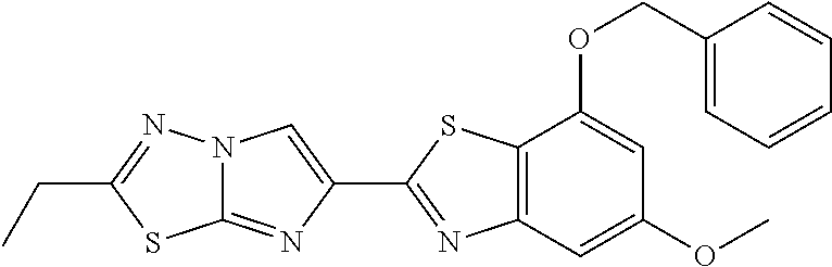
C1(COC2=CC(OC)=CC3=C2SC(C2=CN4C(=N2)SC(CC)=N4)=N3)=CC=CC=C1
